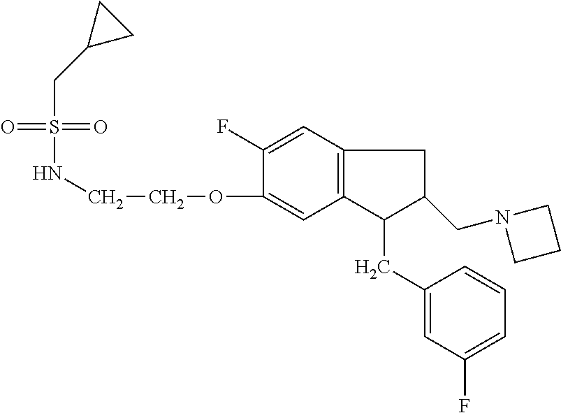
S(=O)(NCCOC1=CC2=C(C=C1F)CC(CN1CCC1)C2CC1=CC(F)=CC=C1)(=O)CC1CC1
